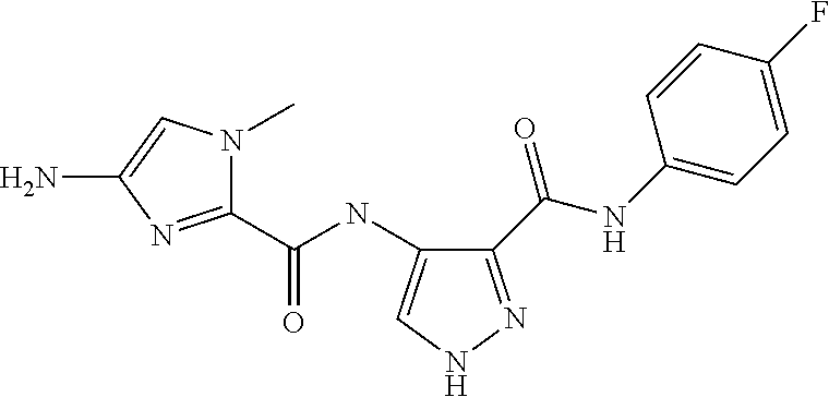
C1(C(NC2=CC=C(F)C=C2)=O)=NNC=C1NC(C1=NC(N)=CN1C)=O
